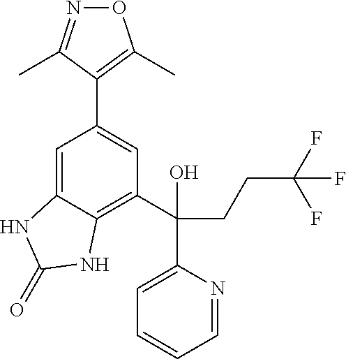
O1N=C(C)C(C2=CC(C(CCC(F)(F)F)(O)C3=CC=CC=N3)=C3C(=C2)NC(=O)N3)=C1C
